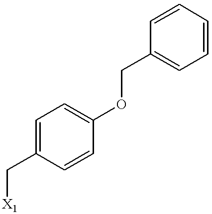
[X1]CC1=CC=C(OCC2=CC=CC=C2)C=C1
